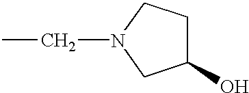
C1(O)CCN(CC)C1
